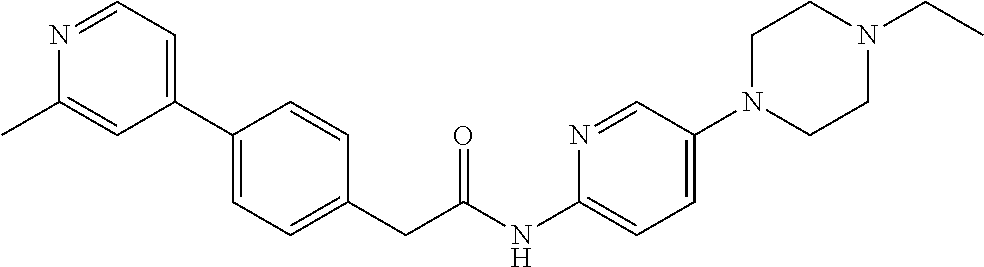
C1(C2=CC=C(CC(NC3=CC=C(N4CCN(CC)CC4)C=N3)=O)C=C2)=CC=NC(C)=C1
